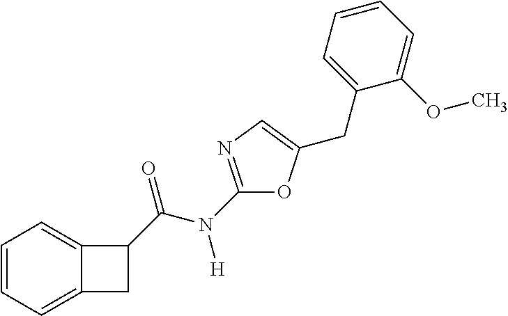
C1=CC=C2C(=C1)C(C(N(C1=NC=C(CC3=CC=CC=C3OC)O1)[H])=O)C2
